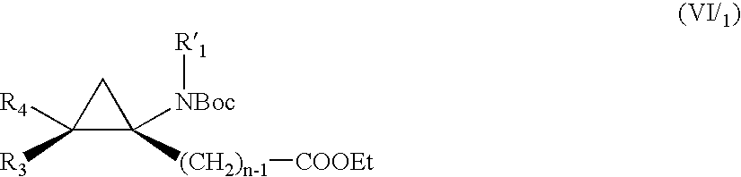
C1([R4])([R3])C([NBoc][R1])([(CH2)n-1][COOEt])C1
